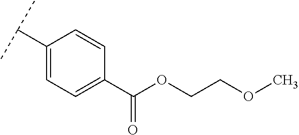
C1=CC(C(C)C)=CC=C1C(OCCOC)=O
